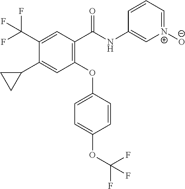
C1(C(NC2=C[N+]([O-])=CC=C2)=O)=C(OC2=CC=C(OC(F)(F)F)C=C2)C=C(C2CC2)C(C(F)(F)F)=C1
